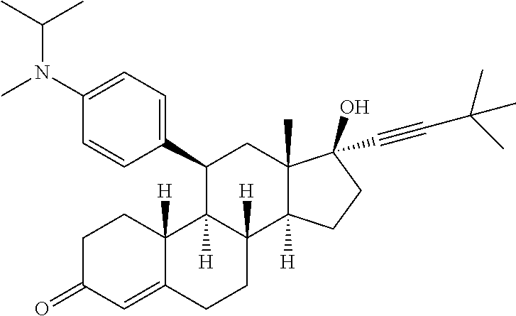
[H]C12C([H])(C(C3=CC=C(N(C(C)C)C)C=C3)CC3(C)C(O)(C#CC(C)(C)C)CCC31[H])C1([H])C(=CC(=O)CC1)CC2
